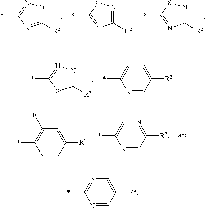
*C1=NC([R2])=NS1.*C1=NC([R2])=NO1.*C1=NOC([R2])=N1.*C1=NN=C([R2])S1.N1=CC([R2])=CC=C1*.N1=CC([R2])=CC(F)=C1*.N1=CC([R2])=NC=C1*.N1=CC([R2])=CN=C1*
